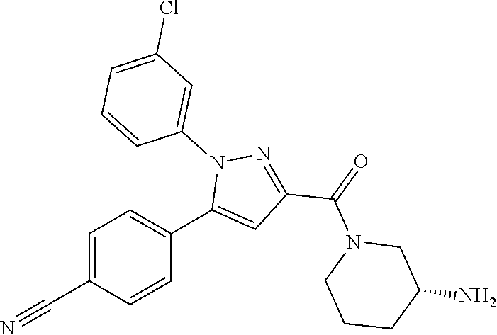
C1=C(C#N)C=CC(C2=CC(C(=O)N3CCCC(N)C3)=NN2C2=CC(Cl)=CC=C2)=C1
